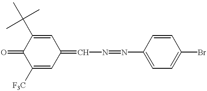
C1([F3C])=CC(=CN=NC2=CC=C(Br)C=C2)C=C(C(C)(C)C)C1=O
